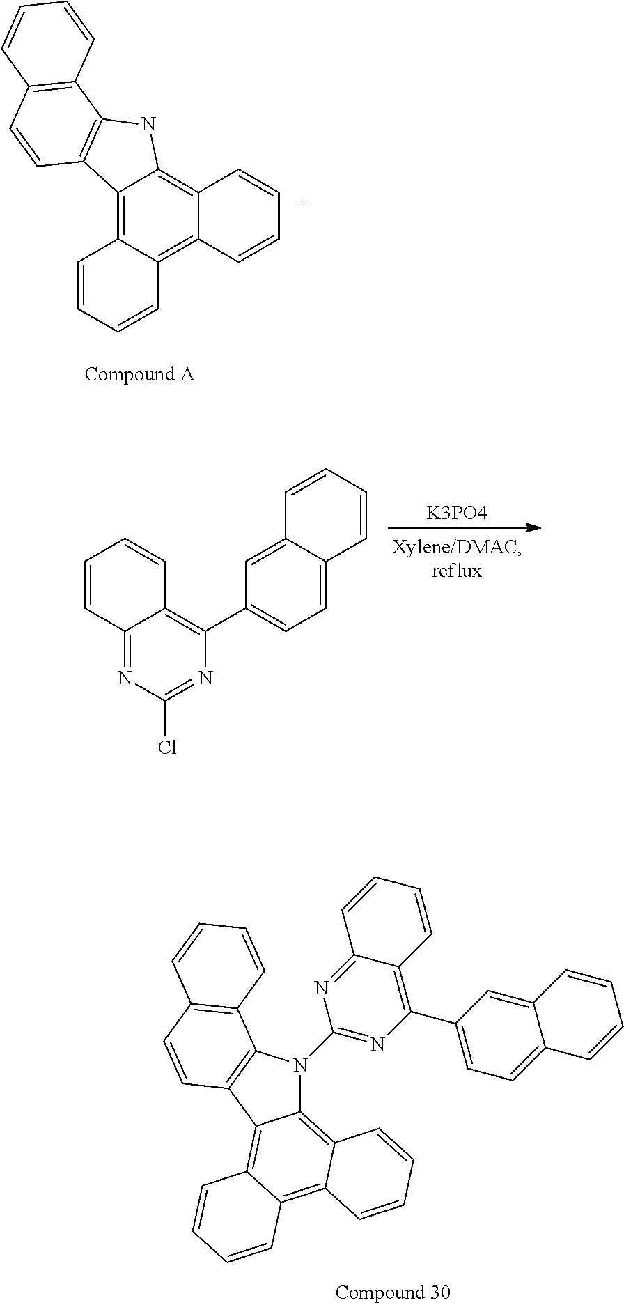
C1(C2=CC=C3C(=C2)C=CC=C3)=C2C(=NC(Cl)=N1)C=CC=C2.[K3PO4].C12=C3C(=C4C(=C1NC1=C2C=CC2=C1C=CC=C2)C=CC=C4)C=CC=C3.C1(N2C3=C4C(=C5C(=C3C3=C2C2=C(C=C3)C=CC=C2)C=CC=C5)C=CC=C4)=NC(C2=CC=C3C(=C2)C=CC=C3)=C2C(=N1)C=CC=C2
